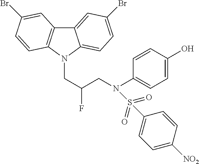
C12=CC(Br)=CC=C1N(CC(F)CN(C1=CC=C(O)C=C1)S(=O)(=O)C1=CC=C([NO2])C=C1)C1=C2C=C(Br)C=C1
